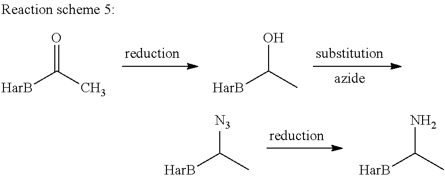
[HarB]C(C)=O.[HarB]C(C)O.[HarB]C(C)[N3].[HarB]C(C)N
